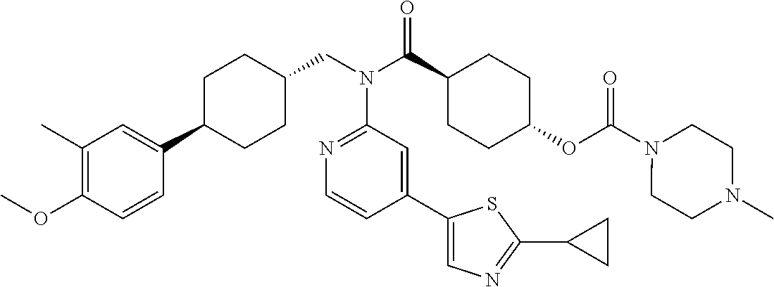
C1(C)=C(OC)C=CC(C2CCC(CN(C(C3CCC(OC(N4CCN(C)CC4)=O)CC3)=O)C3=NC=CC(C4=CN=C(C5CC5)S4)=C3)CC2)=C1
